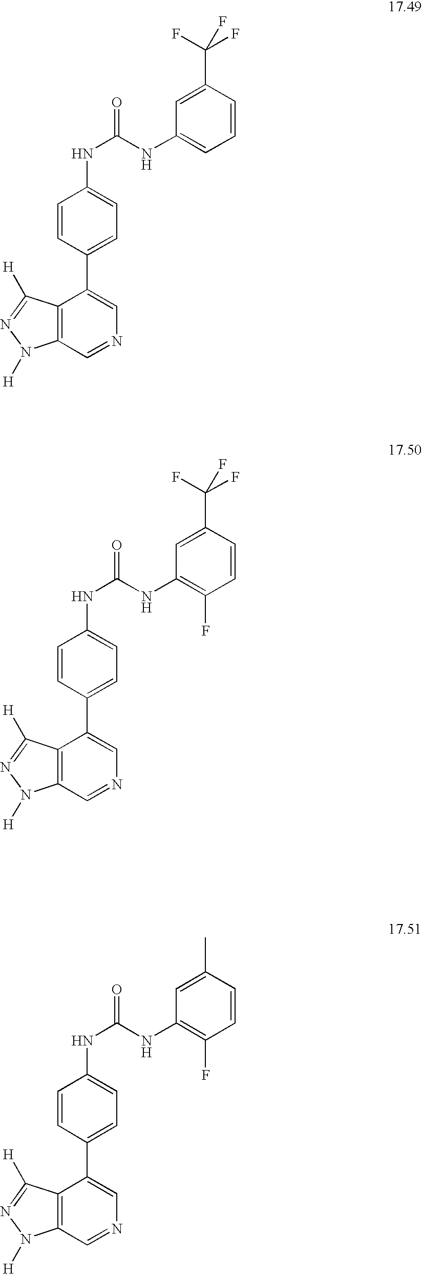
C1=CC(C(F)(F)F)=CC(NC(NC2=CC=C(C3=CN=CC4=C3C([H])=NN4[H])C=C2)=O)=C1.C1=CC(C(F)(F)F)=CC(NC(NC2=CC=C(C3=CN=CC4=C3C([H])=NN4[H])C=C2)=O)=C1F.C1=CC(C)=CC(NC(NC2=CC=C(C3=CN=CC4=C3C([H])=NN4[H])C=C2)=O)=C1F
